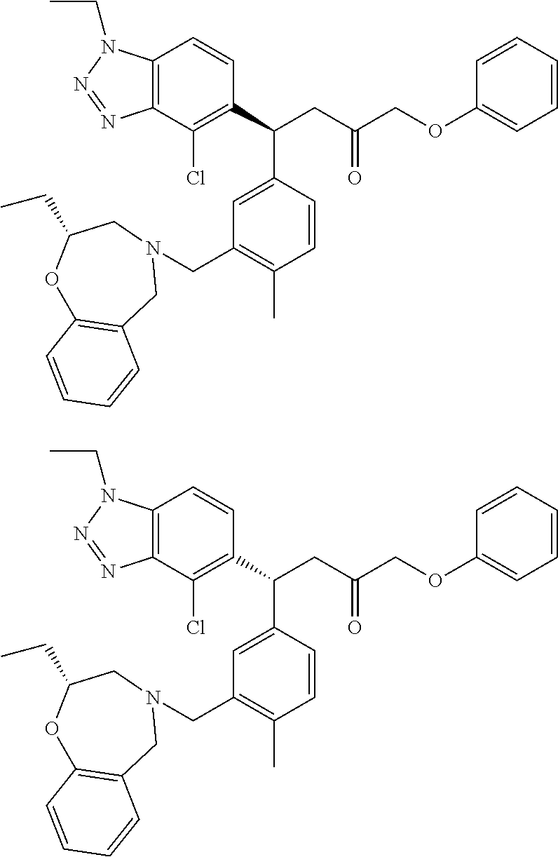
ClC1=C(C(CC(COC2=CC=CC=C2)=O)C2=CC(CN3CC4=C(OC(CC)C3)C=CC=C4)=C(C)C=C2)C=CC2=C1N=NN2CC.ClC1=C(C(CC(COC2=CC=CC=C2)=O)C2=CC(CN3CC4=C(OC(CC)C3)C=CC=C4)=C(C)C=C2)C=CC2=C1N=NN2CC
